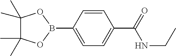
C1(C)(C)C(C)(C)OB(C2=CC=C(C(=O)NCC)C=C2)O1
